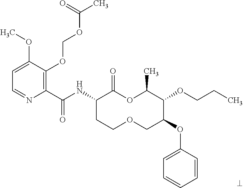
C1(C(NC2CCOCC(OC3=CC=CC=C3)C(OCCC)C(C)OC2=O)=O)=C(OCOC(C)=O)C(OC)=CC=N1
